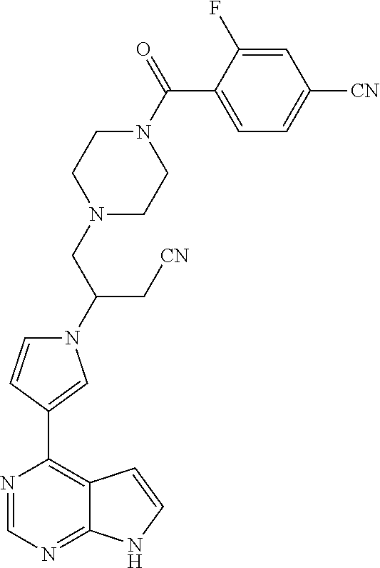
N1=CN=C2C(=C1C1=CN(C(C[CN])CN3CCN(C(=O)C4=CC=C([CN])C=C4F)CC3)C=C1)C=CN2
